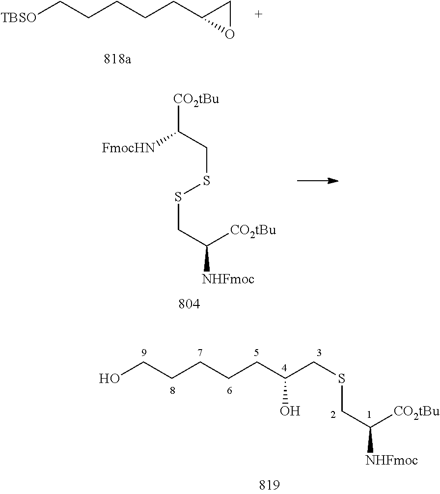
[TBSO]CCCCCC1OC1.[CO2tBu]C(CSSCC([CO2tBu])[NHFmoc])[FmocHN].OCCCCCC(CSCC([CO2tBu])[NHFmoc])O
